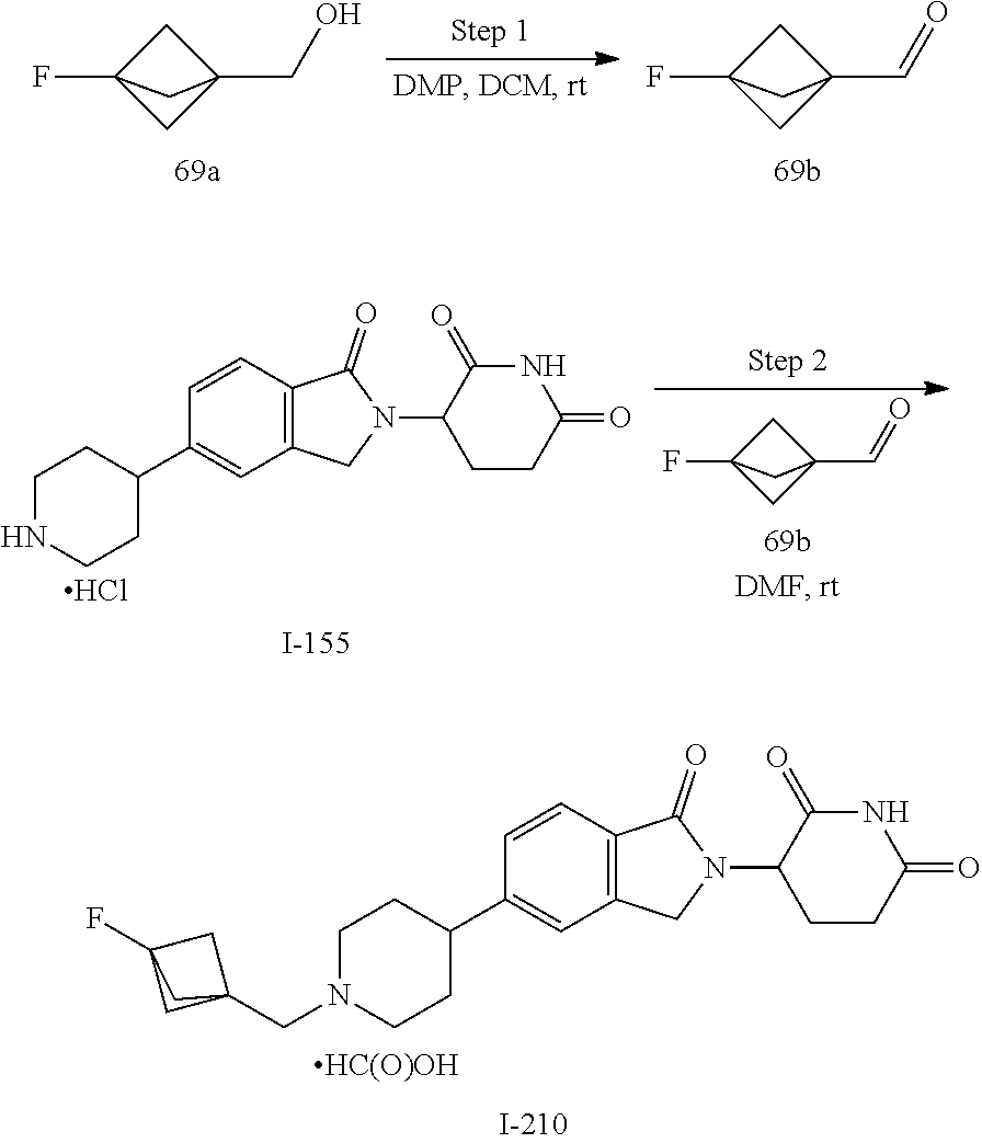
C1=CC2=C(C=C1C1CCN(CC34CC(F)(C3)C4)CC1)CN(C1CCC(=O)NC1=O)C2=O.[HC(O)OH].FC12CC(CO)(C1)C2.FC12CC(C=O)(C1)C2.C1=CC2=C(C=C1C1CCNCC1)CN(C1CCC(=O)NC1=O)C2=O.Cl.FC12CC(C=O)(C1)C2
